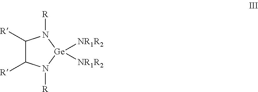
C1([R])C([R])N([R])[Ge]([NR1R2])([NR1R2])N1[R]
